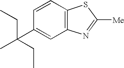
C1(C(C)(CC)CC)=CC2=C(C=C1)SC([Me])=N2
